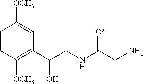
C1(C(O)CNC(CN)=[O*])=C([OCH3])C=CC([OCH3])=C1
